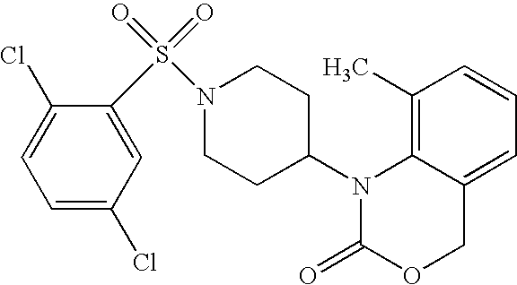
C1(C)=C2C(=CC=C1)COC(=O)N2C1CCN(S(=O)(=O)C2=CC(Cl)=CC=C2Cl)CC1
